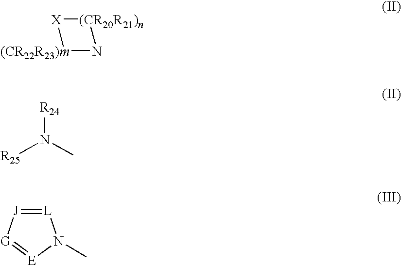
[X]1[(CR20R21)n]N[(CR22R23)m]1.[R25]N(C)[R24].[E]1=[G][J]=[L]N1C
